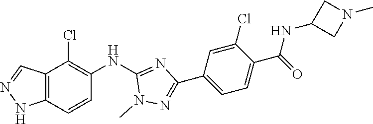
C12=C(C=CC(NC3=NC(C4=CC=C(C(NC5CN(C)C5)=O)C(Cl)=C4)=NN3C)=C1Cl)NN=C2
